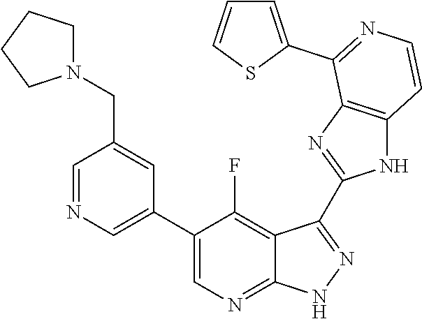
C1=NC=C(C2=CN=C3C(=C2F)C(C2=NC4=C(N2)C=CN=C4C2=CC=CS2)=N[N H]3)C=C1CN1CCCC1
